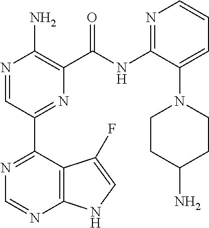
N1=CC(C2=NC=NC3=C2C(F)=CN3)=NC(C(NC2=NC=CC=C2N2CCC(N)CC2)=O)=C1N
